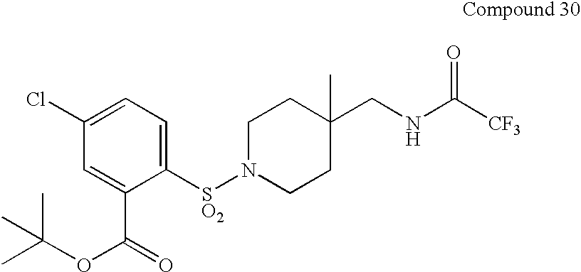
C1N([SO2]C2=CC=C(Cl)C=C2C(=O)OC(C)(C)C)CCC(CNC([CF3])=O)(C)C1
